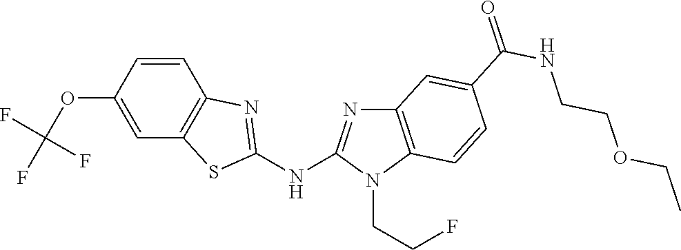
O(C1=CC2=C(C=C1)N=C(NC1=NC3=C(N1CCF)C=CC(C(NCCOCC)=O)=C3)S2)C(F)(F)F
